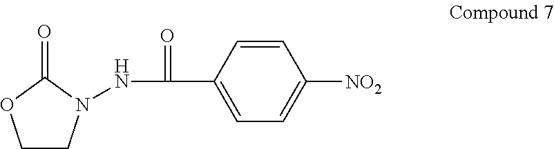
C1CN(NC(C2=CC=C([NO2])C=C2)=O)C(=O)O1
